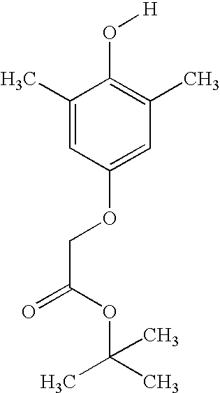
C1(C)=CC(OCC(=O)OC(C)(C)C)=CC(C)=C1O[H]
